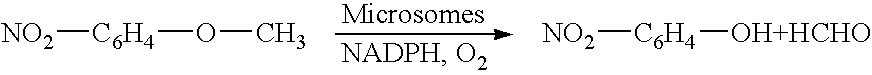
O(C)[C6H4][NO2].[NO2][C6H4][OH+HCHO]
